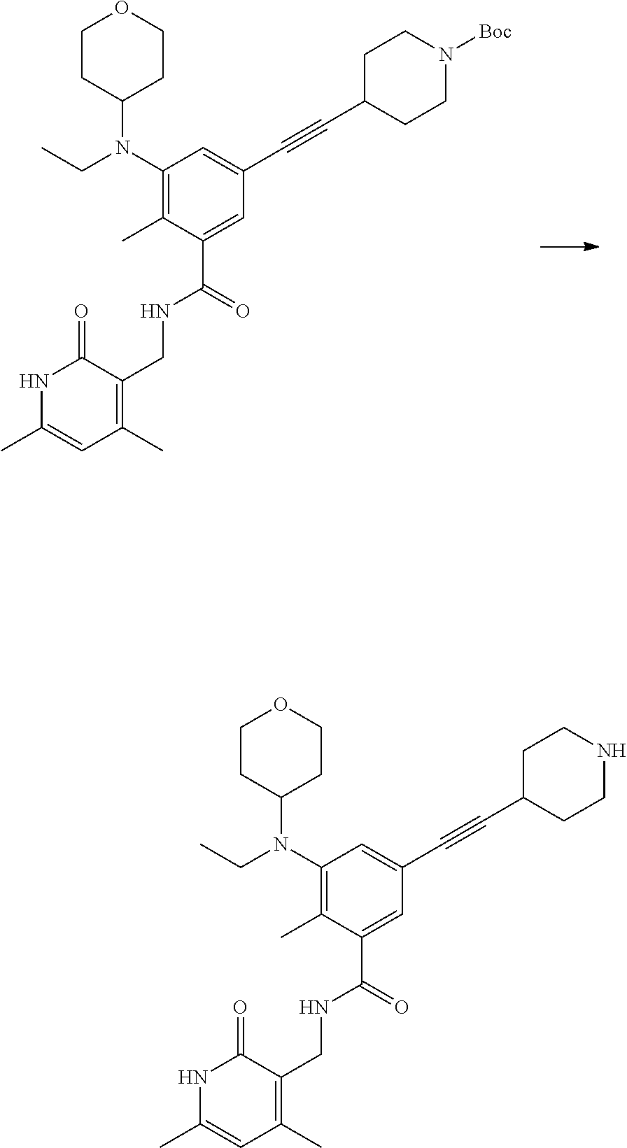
C1C(C#CC2=CC(N(CC)C3CCOCC3)=C(C)C(C(=O)NCC3=C(C)C=C(C)NC3=O)=C2)CCN([Boc])C1.C1C(C#CC2=CC(N(CC)C3CCOCC3)=C(C)C(C(=O)NCC3=C(C)C=C(C)NC3=O)=C2)CCNC1
